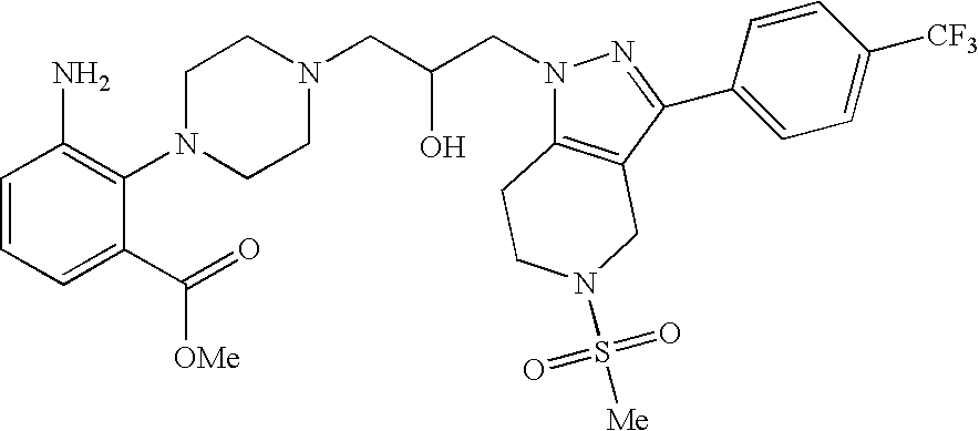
C1=CC=C(C([OMe])=O)C(N2CCN(CC(CN3C4=C(C(C5=CC=C([CF3])C=C5)=N3)CN(S(=O)(=O)[Me])CC4)O)CC2)=C1N
